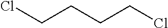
ClCCCCCl
